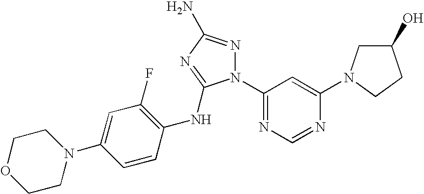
N1(C2=NC=NC(N3CC(O)CC3)=C2)N=C(N)N=C1NC1=C(F)C=C(N2CCOCC2)C=C1
